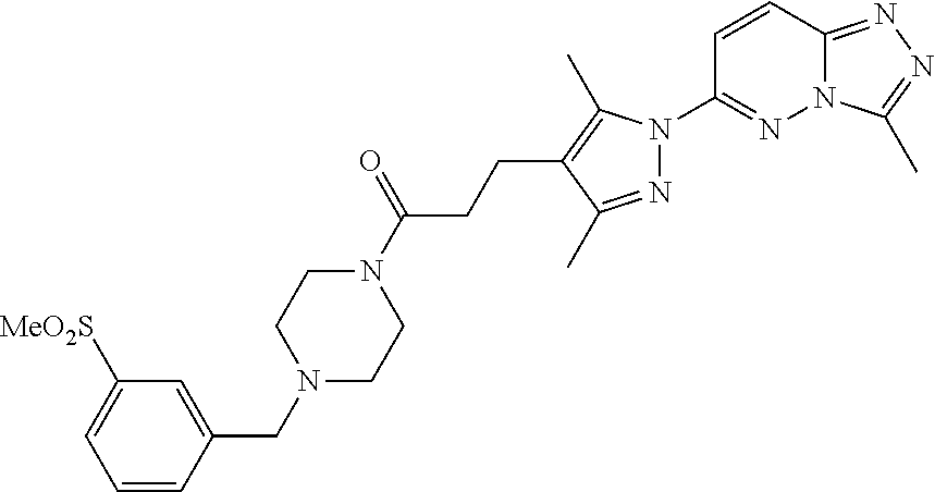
N12C(=NN=C1C)C=CC(N1N=C(C)C(CCC(N3CCN(CC4=CC([MeO2S])=CC=C4)CC3)=O)=C1C)=N2
